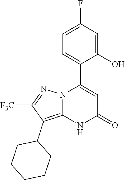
C1(O)=CC(F)=CC=C1C1=CC(=O)NC2=C(C3CCCCC3)C([F3C])=NN12
